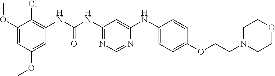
C1(OC)=CC(OC)=CC(NC(NC2=NC=NC(NC3=CC=C(OCCN4CCOCC4)C=C3)=C2)=O)=C1Cl
